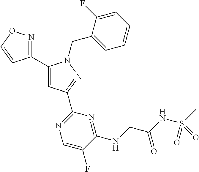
C1(C2=NOC=C2)=CC(C2=NC=C(F)C(NCC(NS(C)(=O)=O)=O)=N2)=NN1CC1=CC=CC=C1F
